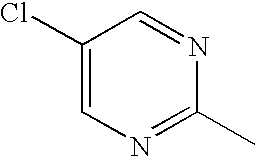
C1(Cl)=CN=C(C)N=C1
